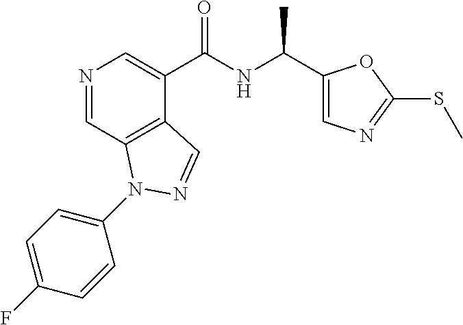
N1=CC2=C(C(C(NC(C)C3=CN=C(SC)O3)=O)=C1)C=NN2C1=CC=C(F)C=C1
